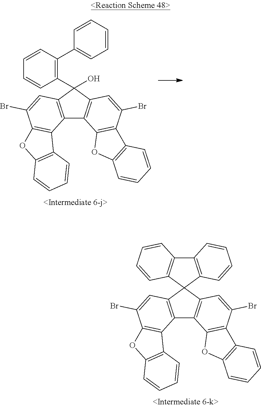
C12=C(C3(C4=C1C1=C(C(Br)=C4)C4=C(O1)C=CC=C4)C1=C(C4=C3C=CC=C4)C=CC=C1)C=C(Br)C1=C2C2=C(O1)C=CC=C2.C12=C(C(C3=C(C4=CC=CC=C4)C=CC=C3)(O)C3=C1C1=C(C(Br)=C3)C3=C(O1)C=CC=C3)C=C(Br)C1=C2C2=C(O1)C=CC=C2
